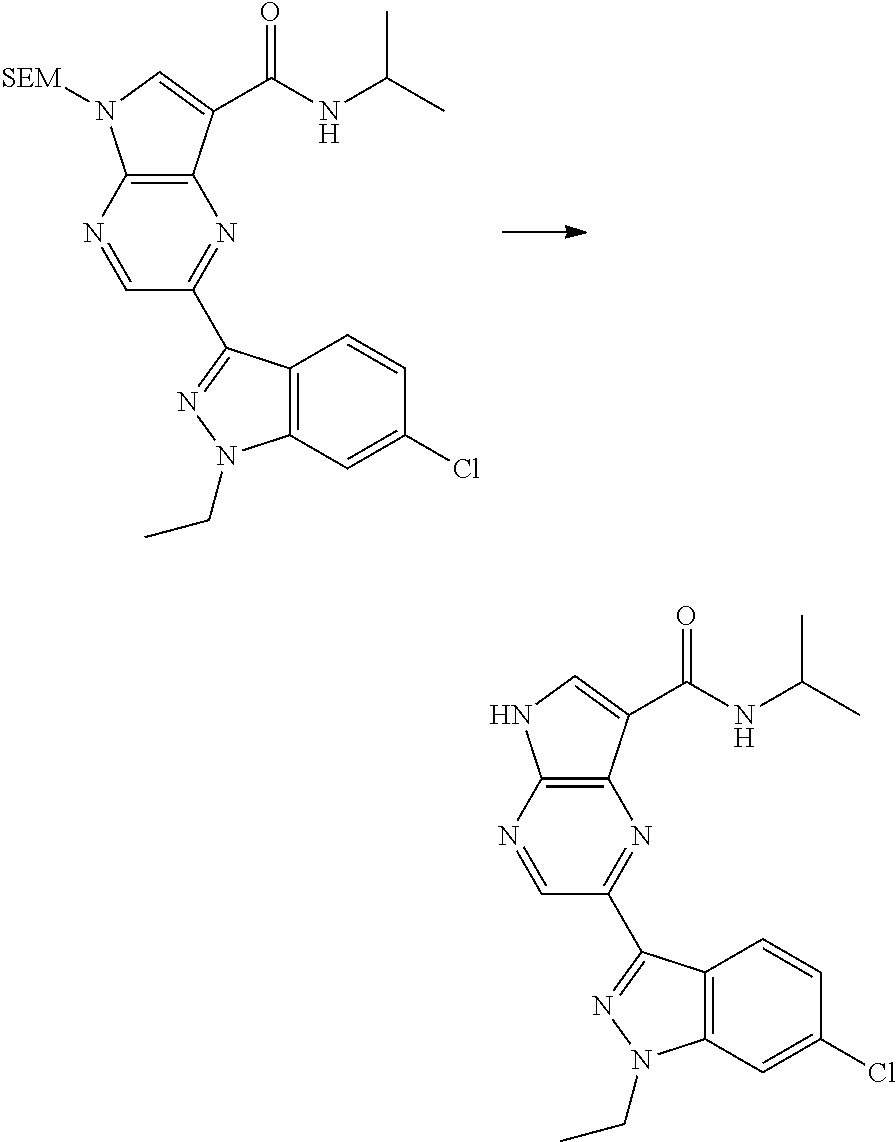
C12=C(N=CC(C3=NN(CC)C4=C3C=CC(Cl)=C4)=N1)N([SEM])C=C2C(NC(C)C)=O.C12=C(N=CC(C3=NN(CC)C4=C3C=CC(Cl)=C4)=N1)NC=C2C(NC(C)C)=O
